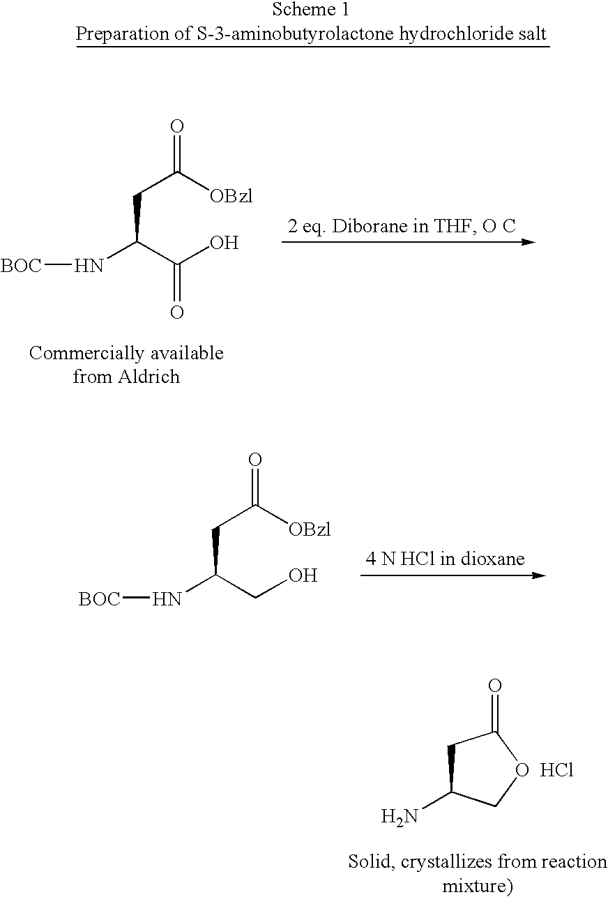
C1C(N)COC1=O.Cl.[BOC]NC(CO)CC(=O)[OBzl].[BOC]NC(C(O)=O)CC(=O)[OBzl]
